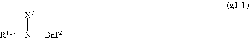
[R117]N([Bnf2])[X7]
